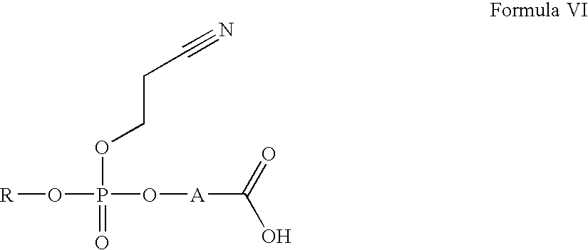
[R]OP(O[A]C(O)=O)(OCCC#N)=O
